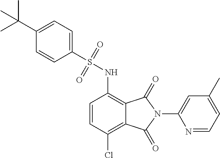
C1(S(NC2=C3C(=C(Cl)C=C2)C(=O)N(C2=CC(C)=CC=N2)C3=O)(=O)=O)=CC=C(C(C)(C)C)C=C1
